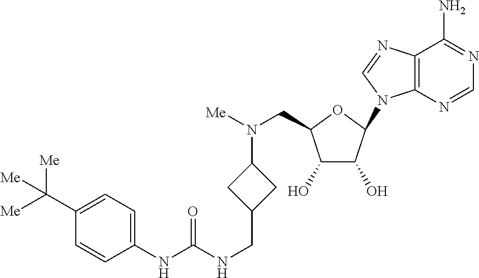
C1=C(C([Me])([Me])[Me])C=CC(NC(NCC2CC(N([Me])CC3C(O)C(O)C(N4C5=C(C(N)=NC=N5)N=C4)O3)C2)=O)=C1
